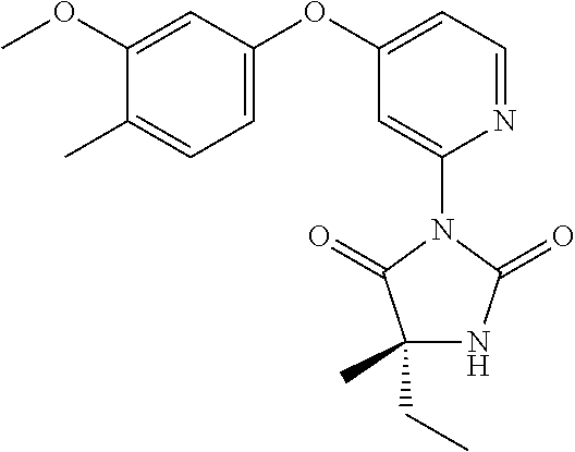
C1=C(OC)C(C)=CC=C1OC1=CC=NC(N2C(=O)C(CC)(C)NC2=O)=C1
